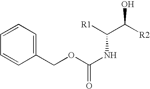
C(OC(NC(C([R2])O)[R1])=O)C1=CC=CC=C1
